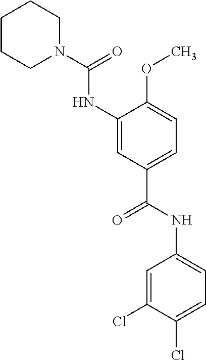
C1(NC(N2CCCCC2)=O)=CC(C(NC2=CC=C(Cl)C(Cl)=C2)=O)=CC=C1OC
